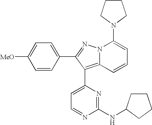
C1=CC(C2=NN3C(=C2C2=CC=NC(NC4CCCC4)=N2)C=CC=C3N2CCCC2)=CC=C1[MeO]
